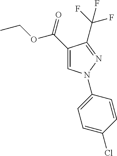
C1(C(=O)OCC)=CN(C2=CC=C(Cl)C=C2)N=C1C(F)(F)F
